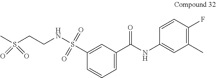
S(CCNS(C1=CC(C(NC2=CC(C)=C(F)C=C2)=O)=CC=C1)(=O)=O)(C)(=O)=O
